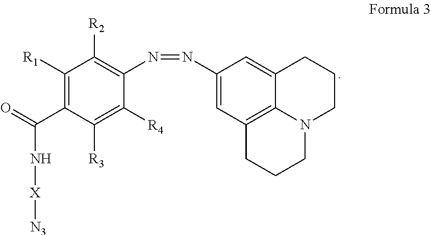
C1([R1])=C(C(=O)N[X][N3])C([R3])=C([R4])C(N=NC2=CC3=C4C(=C2)CCCN4CCC3)=C1[R2]
